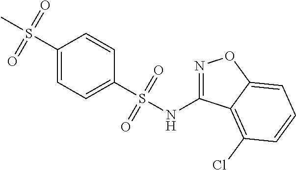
C1(S(C)(=O)=O)=CC=C(S(NC2=NOC3=CC=CC(Cl)=C23)(=O)=O)C=C1
